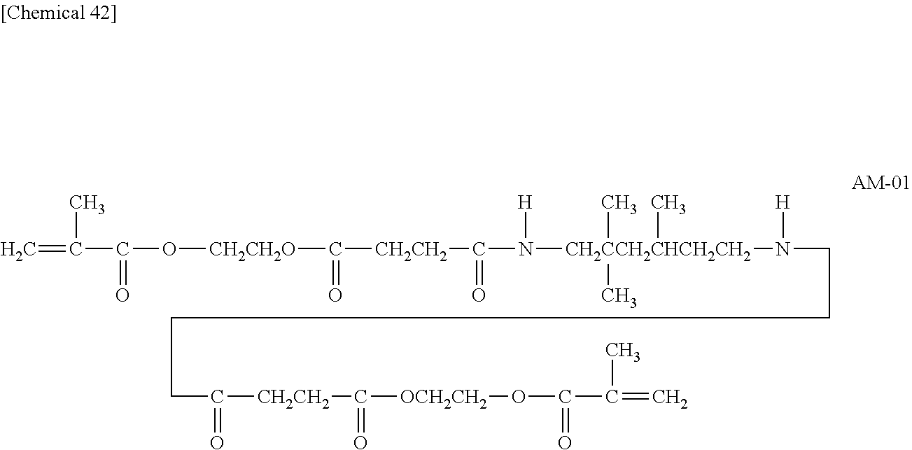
C=C(C(O[CH2CH2O]C([CH2CH2]C(N([H])[CH2CCH2CHCH2CH2](C)(C)(C)N(CCCCC([CH2CH2]C([OCH2CH2]OC(C(=C)C)=O)=O)=O)[H])=O)=O)=O)C
